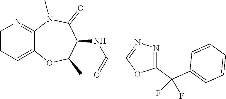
C12=CC=CN=C1N(C)C(=O)C(NC(C1=NN=C(C(C3=CC=CC=C3)(F)F)O1)=O)C(C)O2
